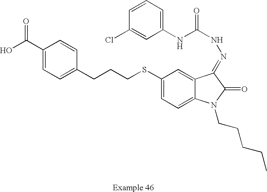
C1(C(O)=O)=CC=C(CCCSC2=CC=C3C(=C2)C(=NNC(=O)NC2=CC=CC(Cl)=C2)C(=O)N3CCCCC)C=C1
